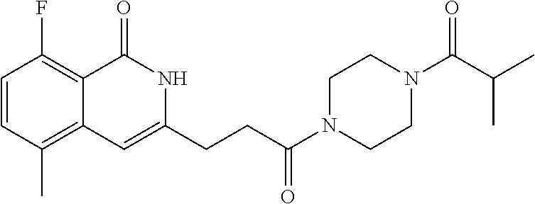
C1=CC(C)=C2C(=C1F)C(=O)NC(CCC(N1CCN(C(C(C)C)=O)CC1)=O)=C2
